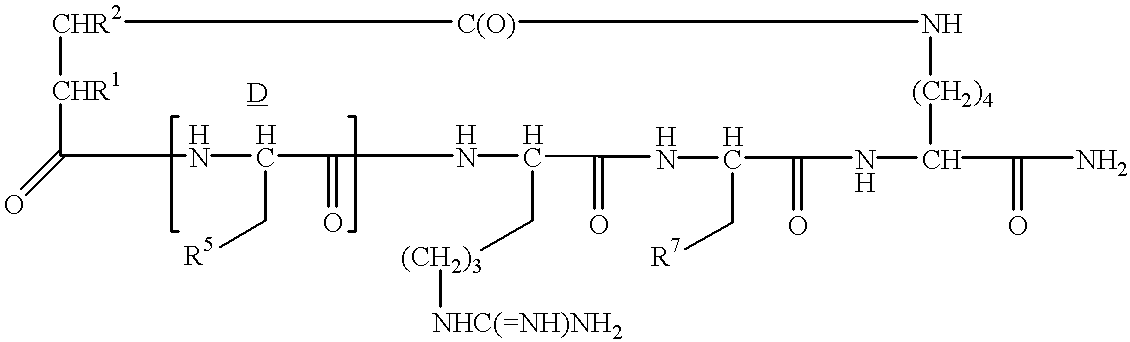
[CHR2]1[C(O)]N[(CH2)4]C(C(=O)N)NC(=O)C(C[R7])NC(=O)C(C[(CH2)3][NHC(=NH)NH2])NC(=O)C(C[R5])NC(=O)[CHR1]1
